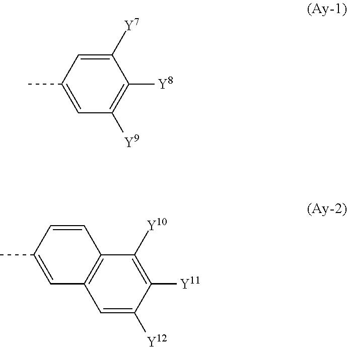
C1(C)=CC([Y9])=C([Y8])C([Y7])=C1.C12=C(C([Y10])=C([Y11])C([Y12])=C1)C=CC(C)=C2
